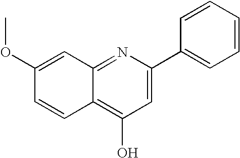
C1=C(C2=CC=CC=C2)N=C2C(=C1O)C=CC(OC)=C2
